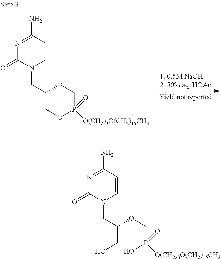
N1=C(N)C=CN(CC2COP(=O)([O(CH2)3O(CH2)15CH3])CO2)C1=O.N1=C(N)C=CN(CC(CO)OCP(O)(=O)[O(CH2)3O(CH2)15CH3])C1=O
